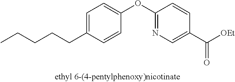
C1=C(CCCCC)C=CC(OC2=NC=C(C([OEt])=O)C=C2)=C1
